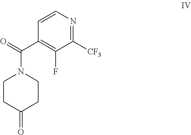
C1=CN=C([CF3])C(F)=C1C(=O)N1CCC(=O)CC1
